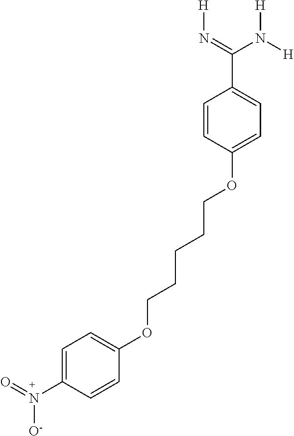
C(C1=CC=C(OCCCCCOC2=CC=C(N(=O)[O-])C=C2)C=C1)(N([H])[H])=N[H]
